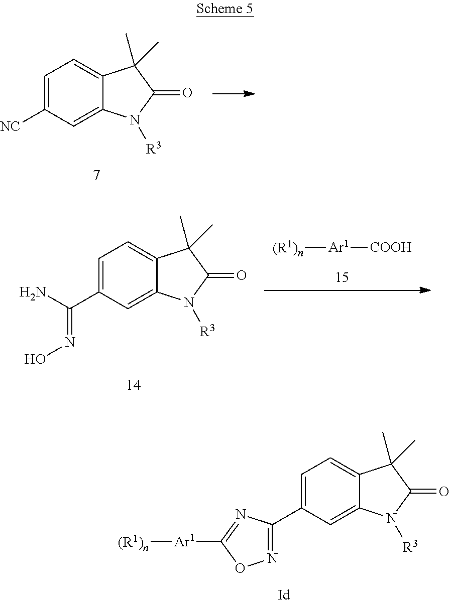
C1=C([NC])C=C2C(=C1)C(C)(C)C(=O)N2[R3].[(R1)n][Ar1][COOH].C1=C(C(=NO)N)C=C2C(=C1)C(C)(C)C(=O)N2[R3].C1=C(C2=NOC([Ar1][(R1)n])=N2)C=C2C(=C1)C(C)(C)C(=O)N2[R3]
